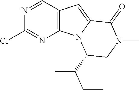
N1=CC2=C(N=C1Cl)N1C(=C2)C(=O)N(C)CC1C(CC)C
